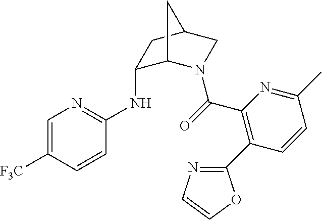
C1(NC2=NC=C([F3C])C=C2)C2N(C(=O)C3=C(C4=NC=CO4)C=CC(C)=N3)CC(C1)C2
